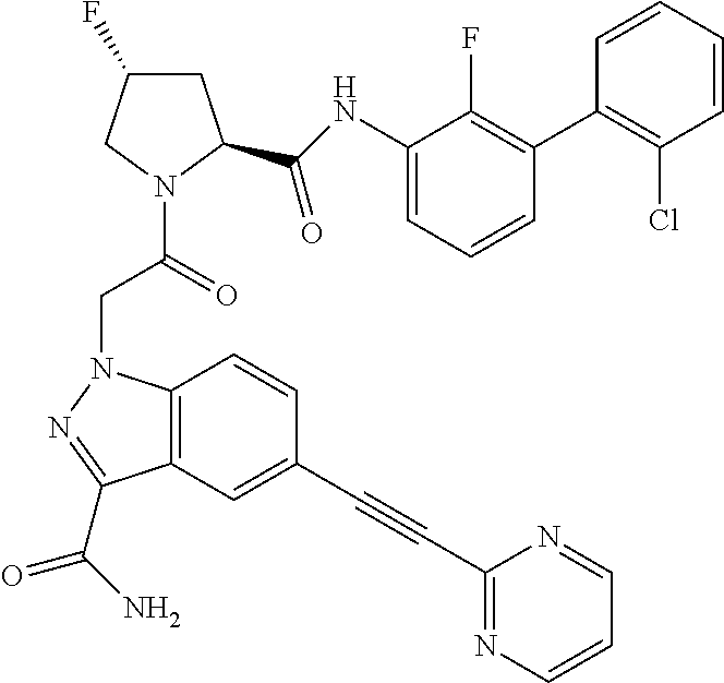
C12=C(C(C(N)=O)=NN1CC(N1C(C(=O)NC3=CC=CC(C4=C(Cl)C=CC=C4)=C3F)CC(F)C1)=O)C=C(C#CC1=NC=CC=N1)C=C2
